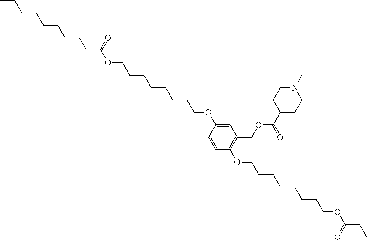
C1=C(OCCCCCCCCOC(CCCCCCCCC)=O)C=CC(OCCCCCCCCOC(CCC)=O)=C1COC(C1CCN(C)CC1)=O
